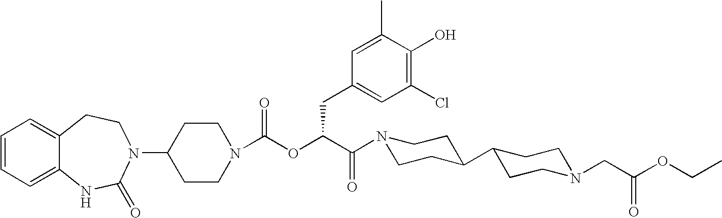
C1(N2C(=O)NC3=CC=CC=C3CC2)CCN(C(OC(C(=O)N2CCC(C3CCN(CC(OCC)=O)CC3)CC2)CC2=CC(Cl)=C(O)C(C)=C2)=O)CC1
